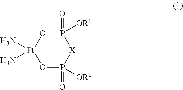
O1[Pt](N)(N)OP(=O)([OR1])[X]P1(=O)[OR1]
